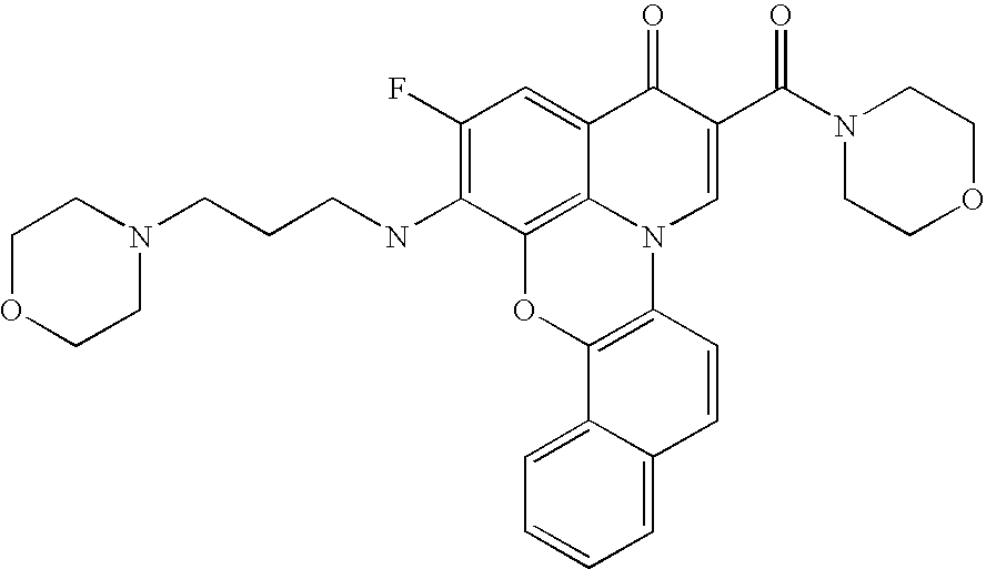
C1(F)=C(NCCCN2CCOCC2)C2=C3C(=C1)C(=O)C(C(N1CCOCC1)=O)=CN3C1=C(O2)C2=CC=CC=C2C=C1
